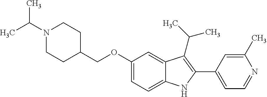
O(C1=CC=C2C(=C1)C(C(C)C)=C(C1=CC=NC(C)=C1)N2)CC1CCN(C(C)C)CC1
